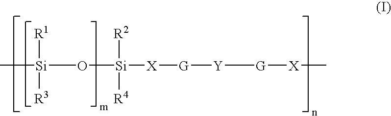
[Si]([R1])([R3])(O[Si]([R2])([R4])[X][G][Y][G][X]C)C
